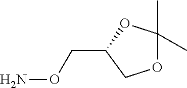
NOCC1OC(C)(C)OC1
